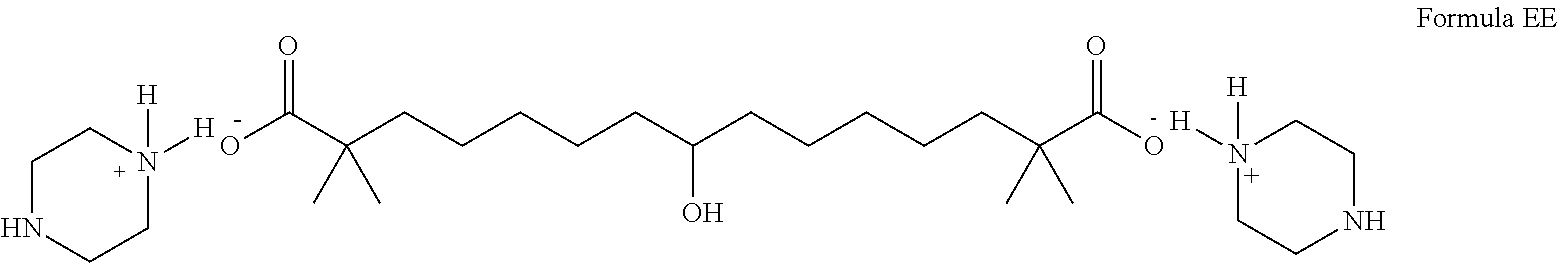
OC(C(CCCCCC(CCCCCC(C(O)=O)(C)C)O)(C)C)=O.N1([H])([H])CCNCC1.N1([H])([H])CCNCC1.[-]
